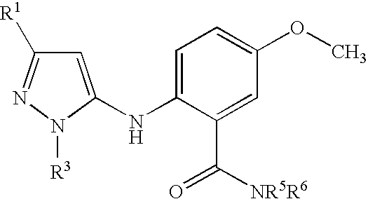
C1=C(NC2=CC=C(OC)C=C2C(=O)[NR5R6])N([R3])N=C1[R1]
